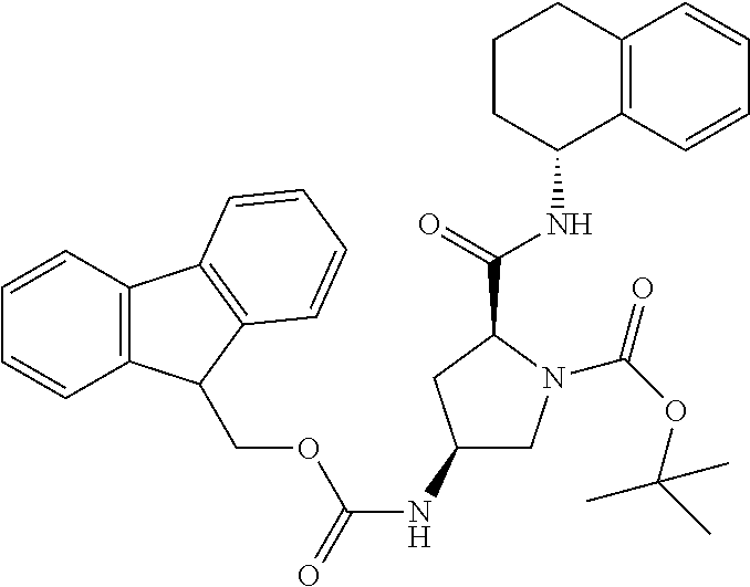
C12=C(C=CC=C1)C1=C(C=CC=C1)C2COC(NC1CN(C(OC(C)(C)C)=O)C(C(NC2C3=C(CCC2)C=CC=C3)=O)C1)=O
